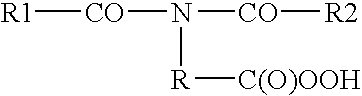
[CO]([R1])N([CO][R2])[R][C(O)OOH]
